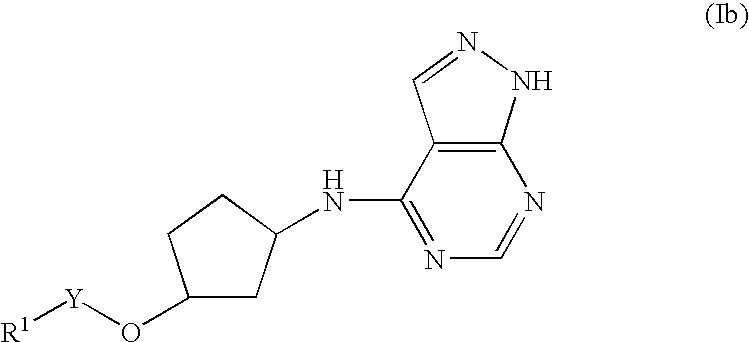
N1=C(NC2CC(O[Y][R1])CC2)C2=C(N=C1)NN=C2
